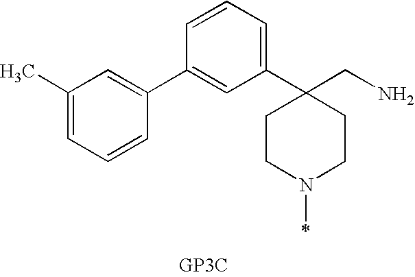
C1CN(C)CCC1(CN)C1=CC=CC(C2=CC(C)=CC=C2)=C1
